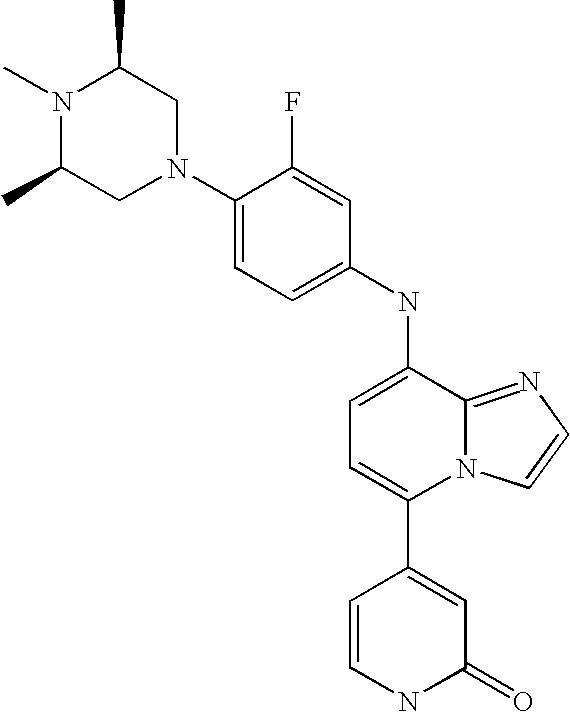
C1(N2CC(C)N(C)C(C)C2)=CC=C(NC2=CC=C(C3=CC(=O)NC=C3)N3C2=NC=C3)C=C1F
